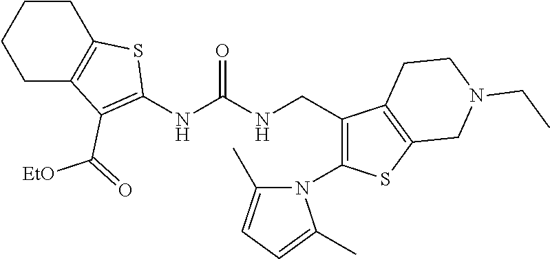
C1CC2=C(CC1)C(C(=O)[EtO])=C(NC(NCC1=C(N3C(C)=CC=C3C)SC3=C1CCN(CC)C3)=O)S2
